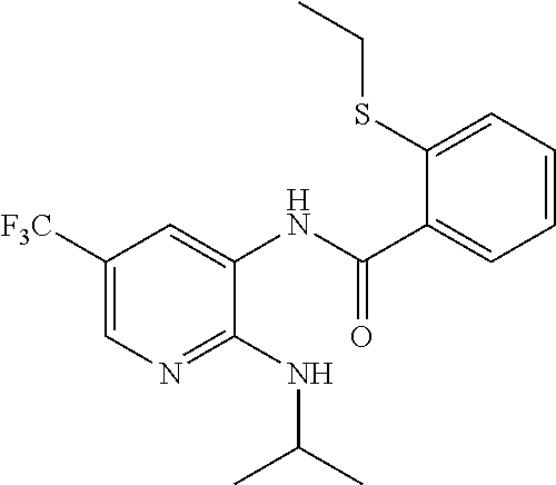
C1([F3C])=CN=C(NC(C)C)C(NC(C2=CC=CC=C2SCC)=O)=C1
